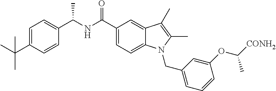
C1=C(C(C)(C)C)C=CC(C(NC(=O)C2=CC=C3C(=C2)C(C)=C(C)N3CC2=CC=CC(OC(C)[CONH2])=C2)C)=C1
